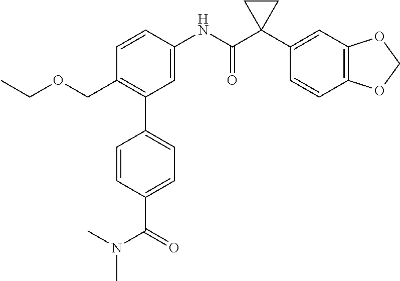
C1=C(NC(C2(C3=CC4=C(C=C3)OCO4)CC2)=O)C=CC(COCC)=C1C1=CC=C(C(N(C)C)=O)C=C1
